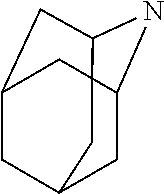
C1C2NC3CC(CC1C3)C2
